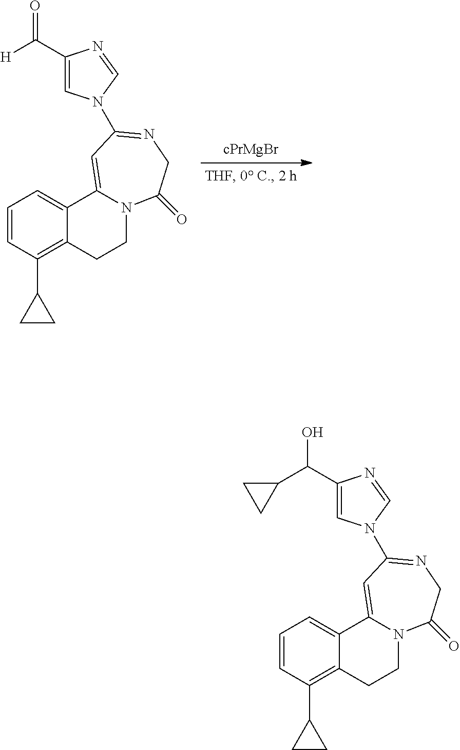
C1=CC(C2CC2)=C2C(=C1)C1=CC(N3C=C(C([H])=O)N=C3)=NCC(=O)N1CC2.C1=CC(C2CC2)=C2C(=C1)C1=CC(N3C=C(C(C4CC4)O)N=C3)=NCC(=O)N1CC2
